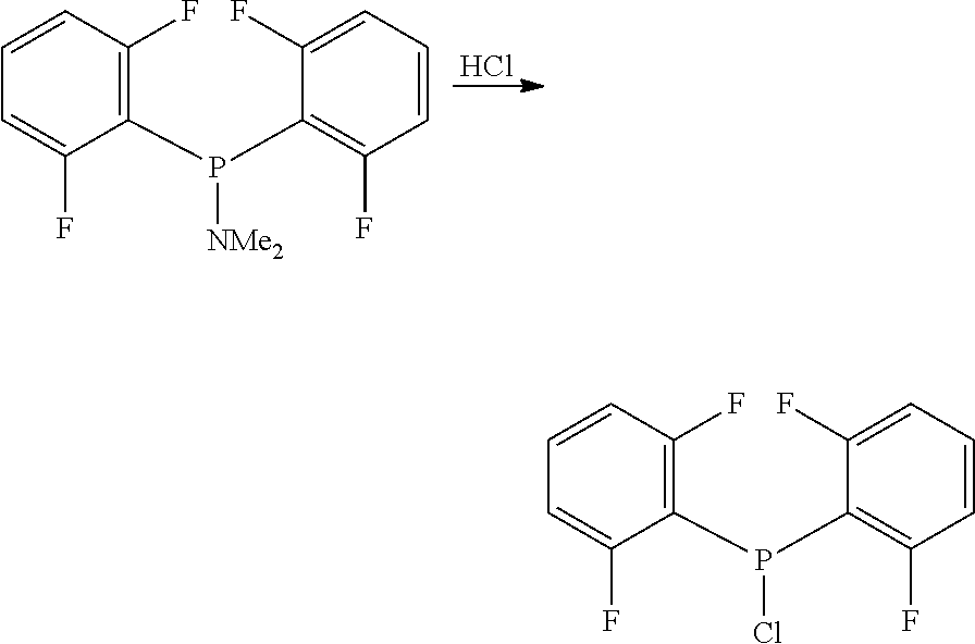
C1(P([NMe2])C2=C(F)C=CC=C2F)=C(F)C=CC=C1F.Cl.C1(P(Cl)C2=C(F)C=CC=C2F)=C(F)C=CC=C1F
